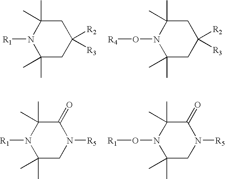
N1([R1])C(C)(C)CC([R2])([R3])CC1(C)C.N1(O[R4])C(C)(C)CC([R2])([R3])CC1(C)C.N1([R1])C(C)(C)CN([R5])C(=O)C1(C)C.N1(O[R1])C(C)(C)CN([R5])C(=O)C1(C)C
